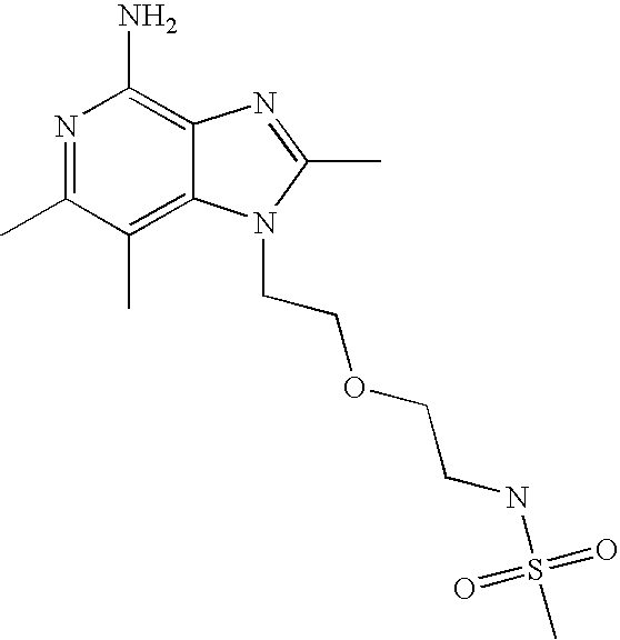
S(NCCOCCN1C2=C(C)C(C)=NC(N)=C2N=C1C)(C)(=O)=O
